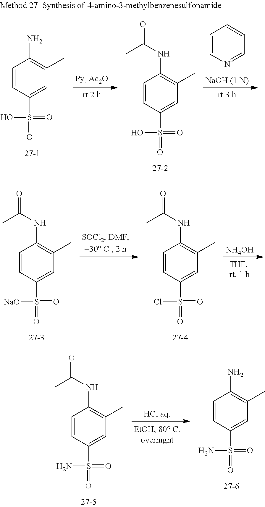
C1=CN=CC=C1.C1=CC(S(=O)(O)=O)=CC(C)=C1N.C1=CC(S(=O)(O)=O)=CC(C)=C1NC(=O)C.C1=CC(S(=O)([NaO])=O)=CC(C)=C1NC(=O)C.C1=CC(S(=O)(Cl)=O)=CC(C)=C1NC(=O)C.[NH4OH].C1=CC(S(=O)(N)=O)=CC(C)=C1NC(=O)C.C1=CC(S(=O)(N)=O)=CC(C)=C1N
